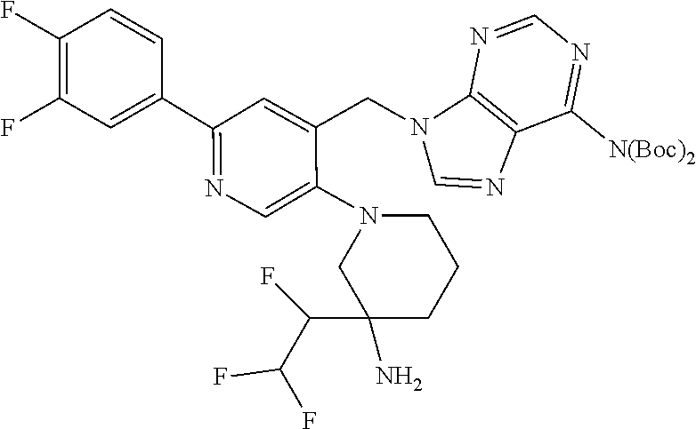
C1(C2=CC(F)=C(F)C=C2)=NC=C(N2CC(C(F)C(F)F)(N)CCC2)C(CN2C=NC3=C2N=CN=C3[N(Boc)2])=C1
